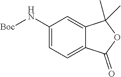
C12=CC(N[Boc])=CC=C1C(=O)OC2(C)C
